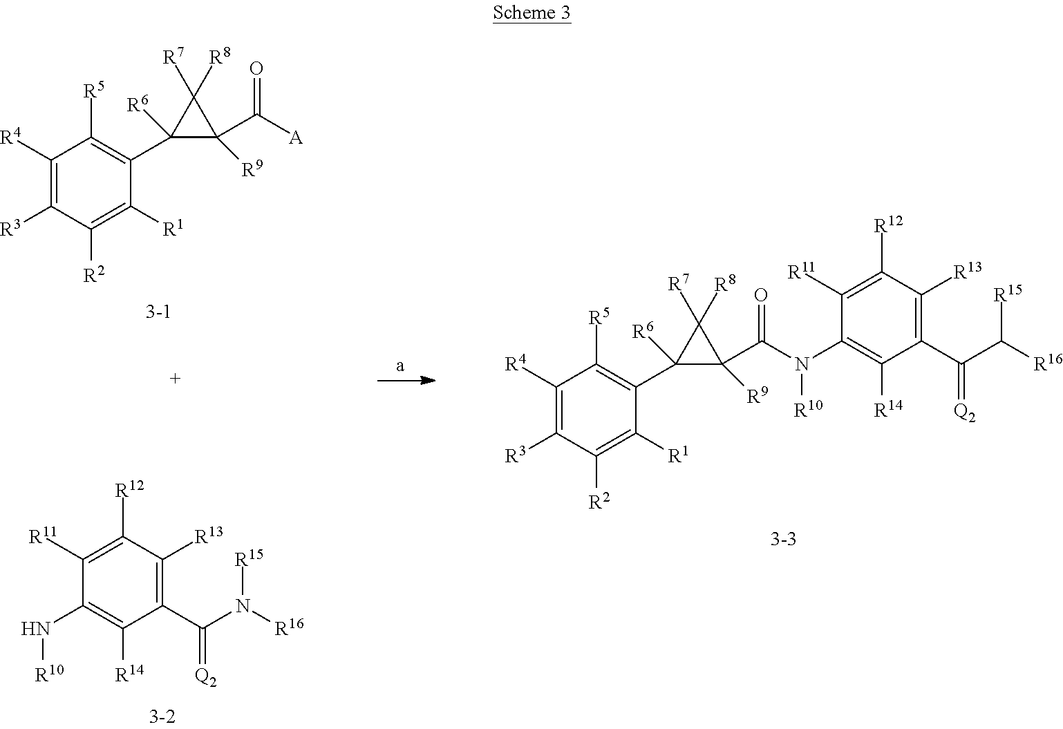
C1([R4])=C([R3])C([R2])=C([R1])C(C2([R6])C(C([A])=O)([R9])C2([R7])[R8])=C1[R5].C1([R11])=C([R12])C([R13])=C(C(=[Q2])N([R15])[R16])C([R14])=C1N[R10].C1([R4])=C([R3])C([R2])=C([R1])C(C2([R6])C(C(=O)N([R10])C3=C([R14])C(C(=[Q2])C([R15])[R16])=C([R13])C([R12])=C3[R11])([R9])C2([R7])[R8])=C1[R5]
